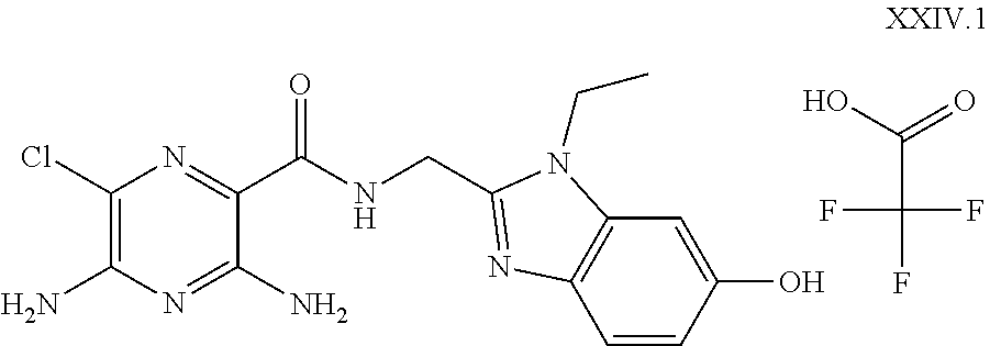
C1(Cl)=C(N)N=C(N)C(C(NCC2=NC3=C(C=C(O)C=C3)N2CC)=O)=N1.FC(F)(C(O)=O)F
